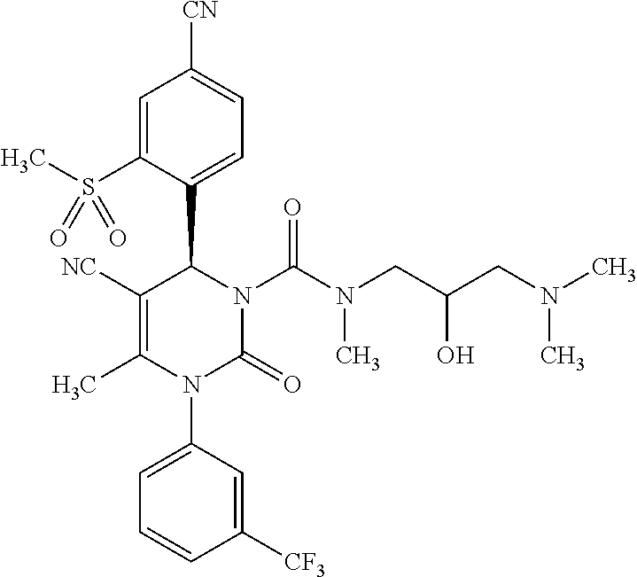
C1=C(S(C)(=O)=O)C(C2N(C(N(CC(CN(C)C)O)C)=O)C(=O)N(C3=CC=CC([CF3])=C3)C(C)=C2[NC])=CC=C1[CN]
